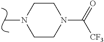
CN1CCN(C(=O)[CF3])CC1
